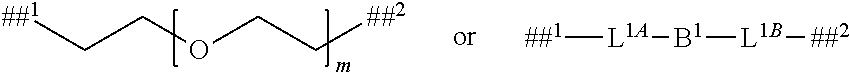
[##1]CCOCC[##2].[##1][L1A][B1][L1B][##2]
